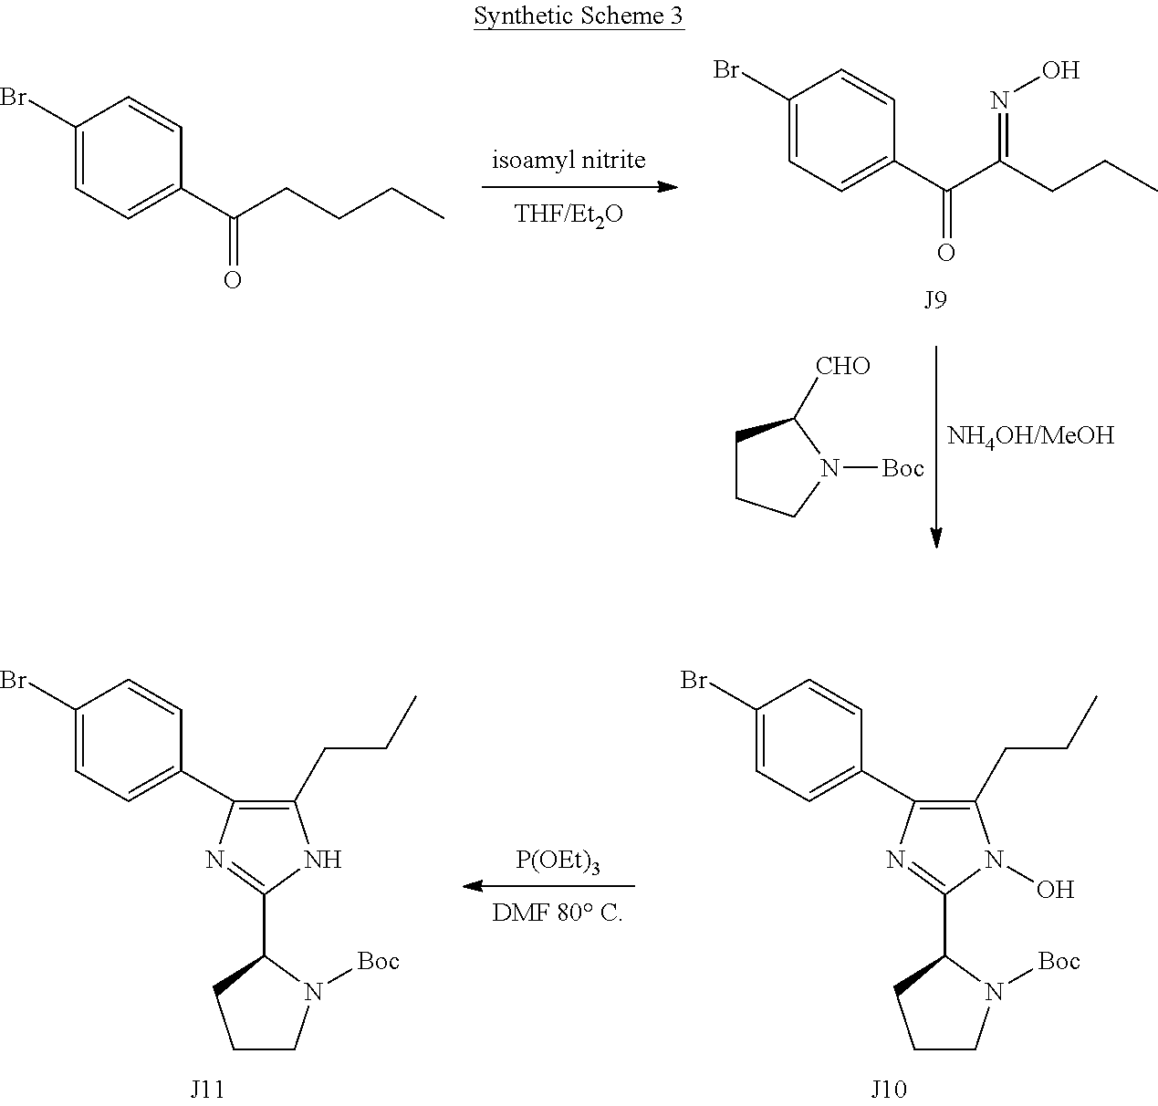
C1CCN([Boc])C1[CHO].C1(Br)=CC=C(C(C(CCC)=NO)=O)C=C1.C1(Br)=CC=C(C(CCCC)=O)C=C1.C1(Br)=CC=C(C2=C(CCC)NC(C3CCCN3[Boc])=N2)C=C1.[P(OEt)3].C1(Br)=CC=C(C2=C(CCC)N(O)C(C3CCCN3[Boc])=N2)C=C1
